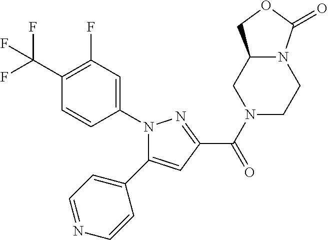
C(=O)(C1=NN(C2=CC(F)=C(C(F)(F)F)C=C2)C(C2=CC=NC=C2)=C1)N1CCN2C(C1)COC2=O
